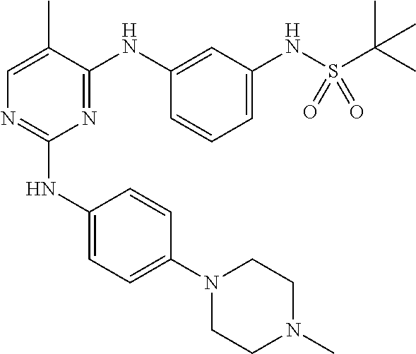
C1=C(C)C(NC2=CC(NS(C(C)(C)C)(=O)=O)=CC=C2)=NC(NC2=CC=C(N3CCN(C)CC3)C=C2)=N1
